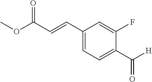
C1(C=CC(OC)=O)=CC=C(C([H])=O)C(F)=C1
